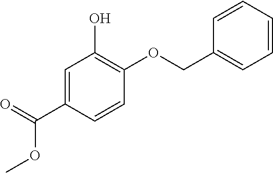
C1=C(C(=O)OC)C=CC(OCC2=CC=CC=C2)=C1O
